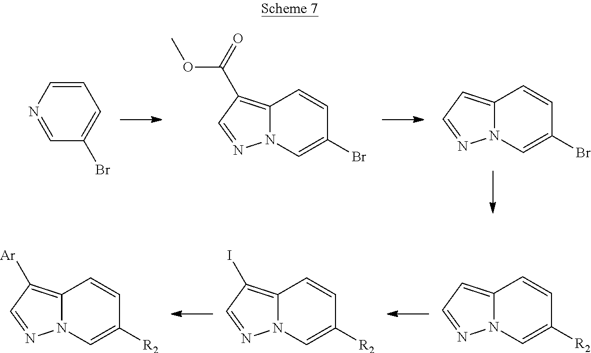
C1=CC=C(Br)C=N1.C12=C(C(=O)OC)C=NN1C=C(Br)C=C2.C1=NN2C(=C1)C=CC(Br)=C2.C12=CC=NN1C=C([R2])C=C2.C12=C(I)C=NN1C=C([R2])C=C2.C12=C([Ar])C=NN1C=C([R2])C=C2
